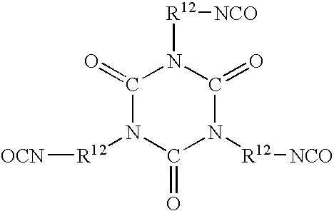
C1(=O)N([R12][NCO])C(=O)N([R12][NCO])C(=O)N1[R12][OCN]
